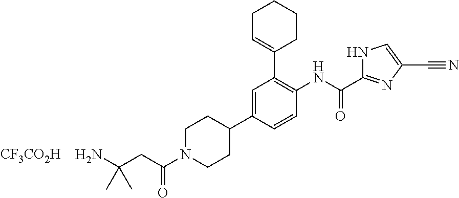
C1N(C(CC(N)(C)C)=O)CCC(C2=CC(C3=CCCCC3)=C(NC(=O)C3=NC(C#N)=CN3)C=C2)C1.[CF3CO2H]
